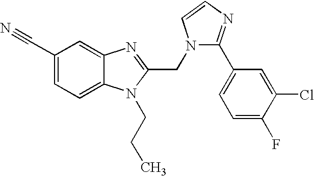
C1(C#N)=CC=C2C(=C1)N=C(CN1C(C3=CC=C(F)C(Cl)=C3)=NC=C1)N2CCC
